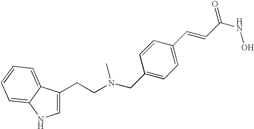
C1=C(CCN(CC2=CC=C(C=CC(NO)=O)C=C2)C)C2=CC=CC=C2N1
